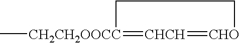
C[CH2CH2OOCC]1=[CHCH]=[CHO]CC1
